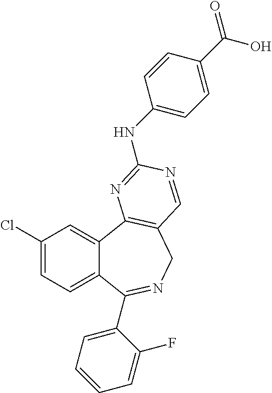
C1(Cl)=CC=C2C(=C1)C1=C(CN=C2C2=CC=CC=C2F)C=NC(NC2=CC=C(C(O)=O)C=C2)=N1
